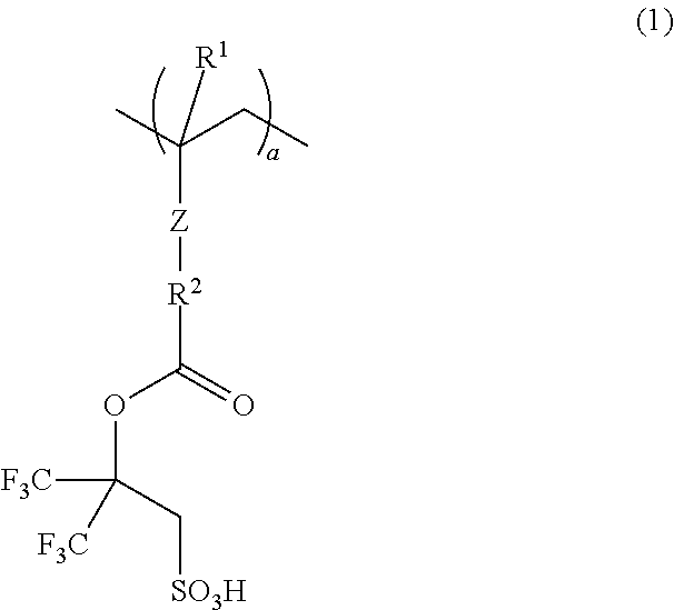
C(CC)([R1])(C)[Z][R2]C(OC([F3C])([F3C])C[SO3H])=O
